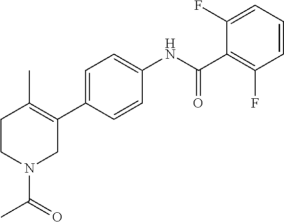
C1=C(C2=C(C)CCN(C(C)=O)C2)C=CC(NC(C2=C(F)C=CC=C2F)=O)=C1
